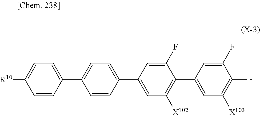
C1([R10])=CC=C(C2=CC=C(C3=CC([X102])=C(C4=CC([X103])=C(F)C(F)=C4)C(F)=C3)C=C2)C=C1
